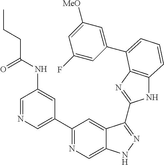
C1(C2=NC=C3C(=C2)C(C2=NC4=C(N2)C=CC=C4C2=CC([MeO])=CC(F)=C2)=NN3)=CN=CC(NC(CCC)=O)=C1
